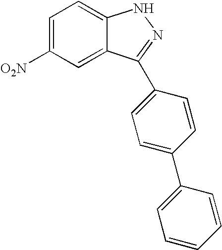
[O2N]C1=CC=C2C(=C1)C(C1=CC=C(C3=CC=CC=C3)C=C1)=NN2
